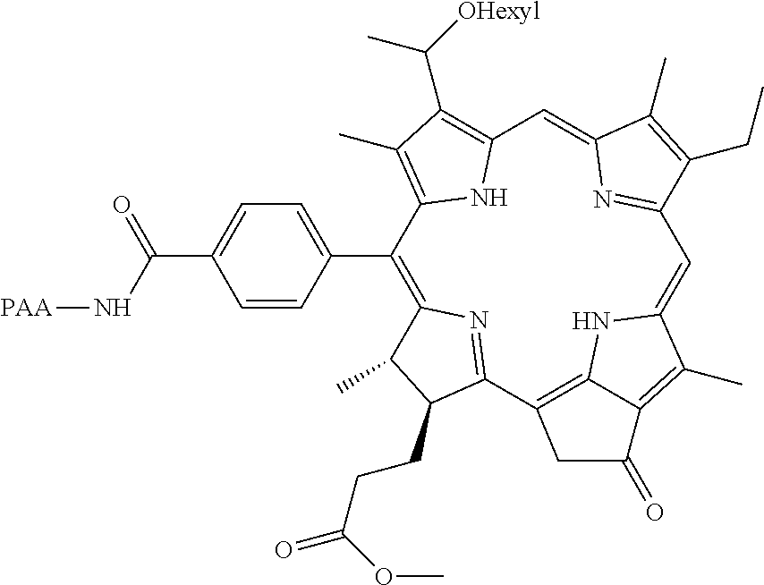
C1(C2=CC=C(C(N[PAA])=O)C=C2)=C2N=C(C3=C4NC(=CC5=NC(=CC6=C(C([OHexyl])C)C(C)=C1N6)C(C)=C5CC)C(C)=C4C(=O)C3)C(CCC(=O)OC)C2C
